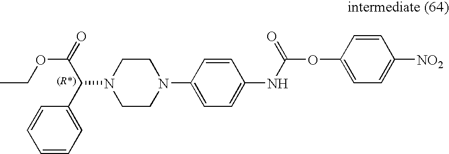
CCOC(=O)C(N1CCN(C2=CC=C(NC(OC3=CC=C([NO2])C=C3)=O)C=C2)CC1)C1=CC=CC=C1
